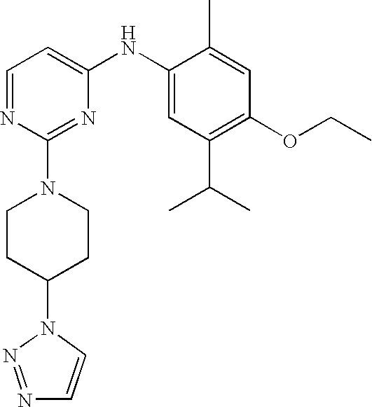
C1=NC(N2CCC(N3N=NC=C3)CC2)=NC(NC2=CC(C(C)C)=C(OCC)C=C2C)=C1
